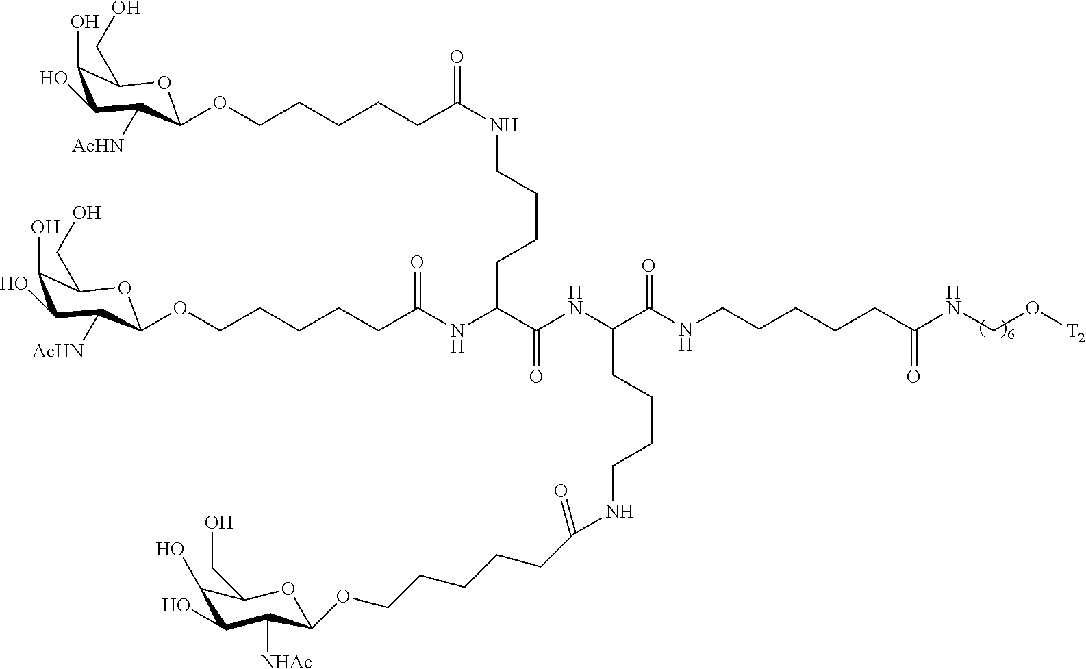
C(NC(CCCCCOC1C([AcHN])C(O)C(O)C(CO)O1)=O)CCCC(NC(CCCCCOC1C([AcHN])C(O)C(O)C(CO)O1)=O)C(=O)NC(CCCCNC(CCCCCOC1C([NHAc])C(O)C(O)C(CO)O1)=O)C(NCCCCCC([HN]CO[T2])=O)=O
